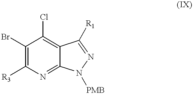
C1(Br)=C([R3])N=C2C(=C1Cl)C([R1])=NN2[PMB]
